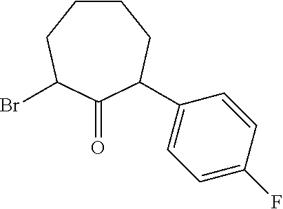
C1CCC(Br)C(=O)C(C2=CC=C(F)C=C2)C1
